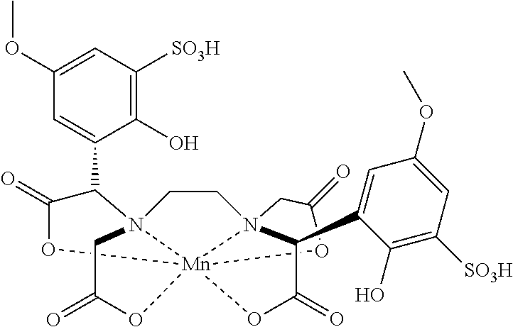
C1CN23CC(=O)O[Mn]245(N1(C(C1=CC(OC)=CC([SO3H])=C1O)C(=O)O4)CC(=O)O5)OC(=O)C3C1=CC(OC)=CC([SO3H])=C1O
